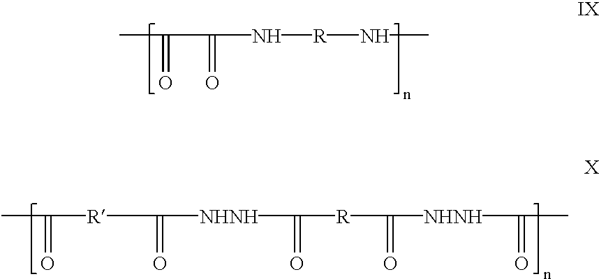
CC(=O)C(=O)N[R]NC.CC(=O)[R]C(=O)[NHNH]C(=O)[R]C([NHNH]C(=O)C)=O
